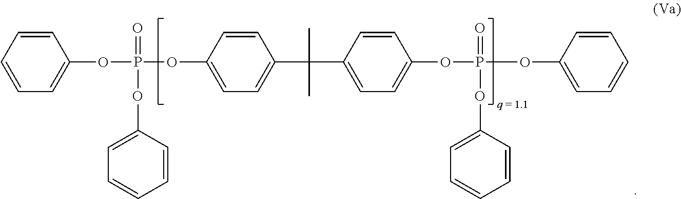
C1=CC(OP(OC2=CC=CC=C2)(=O)OC2=CC=CC=C2)=CC=C1C(C)(C)C1=CC=C(OP(OC2=CC=CC=C2)(OC2=CC=CC=C2)=O)C=C1
